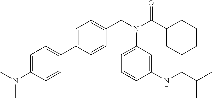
C1=C(C2=CC=C(N(C)C)C=C2)C=CC(CN(C(C2CCCCC2)=O)C2=CC=CC(NCC(C)C)=C2)=C1
